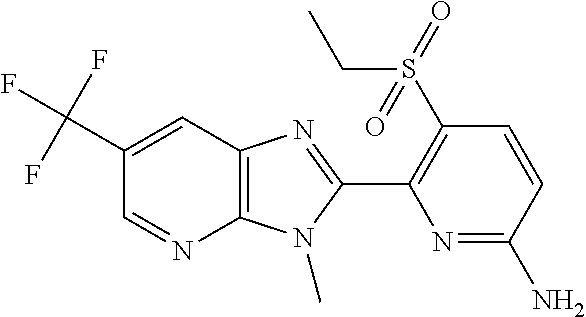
C12=C(C=C(C(F)(F)F)C=N1)N=C(C1=C(S(CC)(=O)=O)C=CC(N)=N1)N2C
